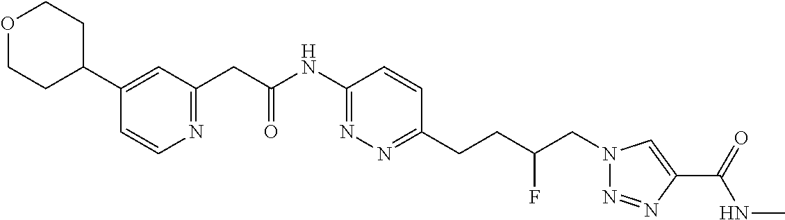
C1(C2=CC(CC(NC3=NN=C(CCC(CN4N=NC(C(=O)NC)=C4)F)C=C3)=O)=NC=C2)CCOCC1
